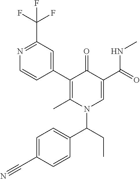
N1=C(C(F)(F)F)C=C(C2=C(C)N(C(C3=CC=C(C#N)C=C3)CC)C=C(C(NC)=O)C2=O)C=C1
